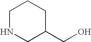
C1NCC(CO)CC1
